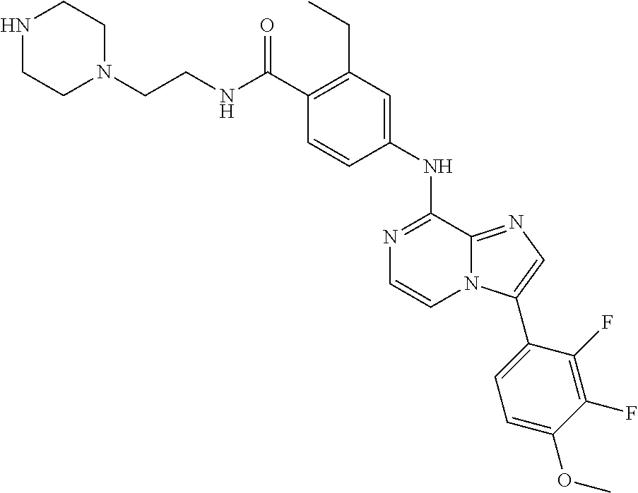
C1(C(NCCN2CCNCC2)=O)=C(CC)C=C(NC2=NC=CN3C2=NC=C3C2=CC=C(OC)C(F)=C2F)C=C1
